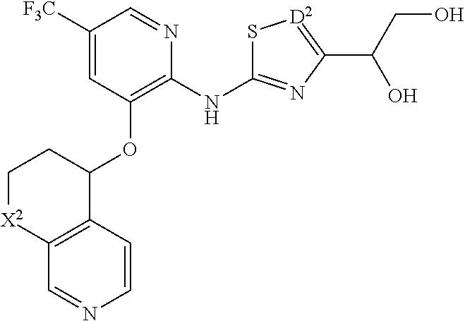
[F3C]C1=CC(OC2CC[X2]C3=C2C=CN=C3)=C(NC2=NC(C(CO)O)=[D2]S2)N=C1
